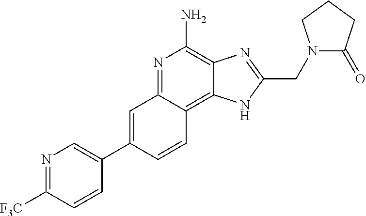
C1=C(C2=CN=C([F3C])C=C2)C=CC2=C3C(=C(N)N=C12)N=C(CN1C(=O)CCC1)N3
